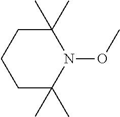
C1C(C)(C)N(OC)C(C)(C)CC1
